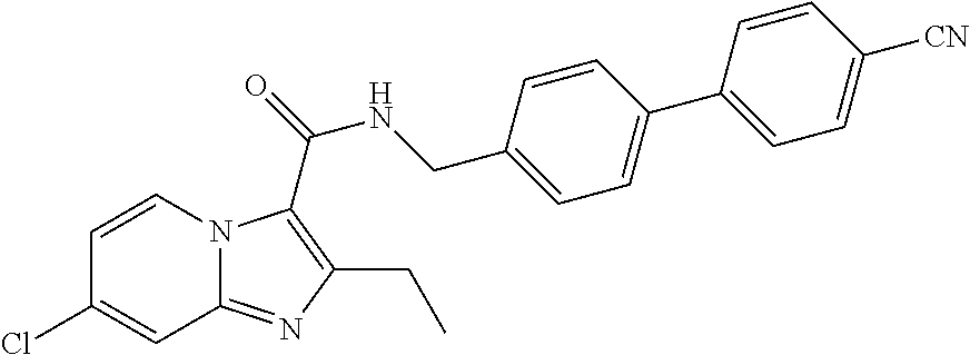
C1=CN2C(=NC(CC)=C2C(=O)NCC2=CC=C(C3=CC=C([CN])C=C3)C=C2)C=C1Cl
